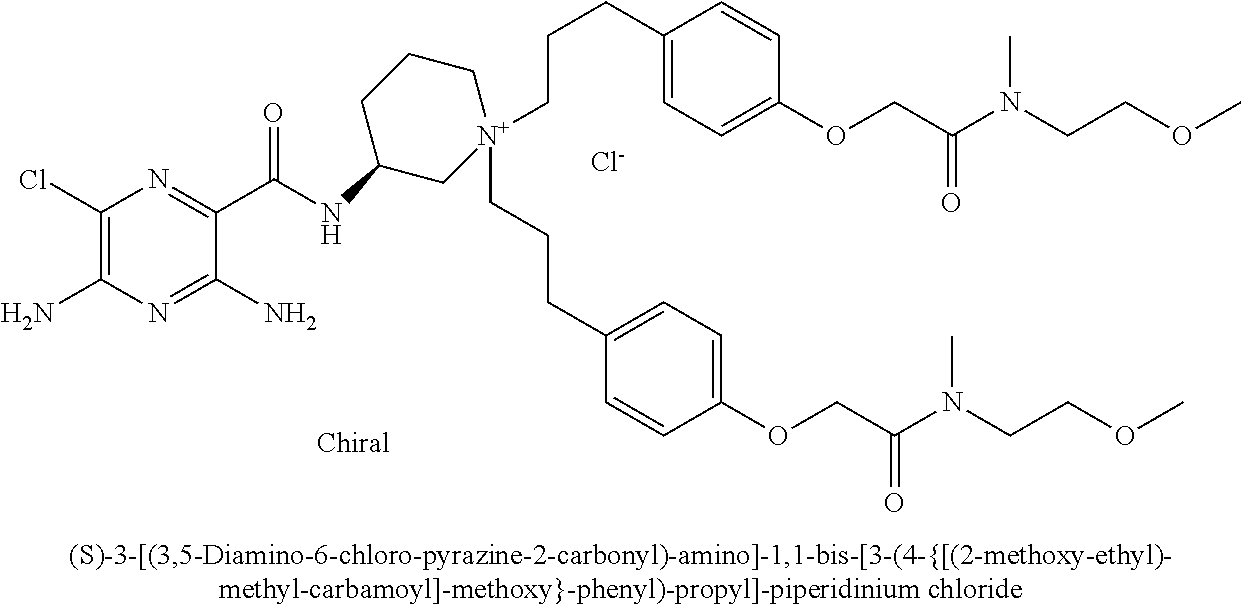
[Cl-].C1(Cl)=C(N)N=C(N)C(C(=O)NC2C[N+](CCCC3=CC=C(OCC(=O)N(CCOC)C)C=C3)(CCCC3=CC=C(OCC(=O)N(CCOC)C)C=C3)CCC2)=N1
